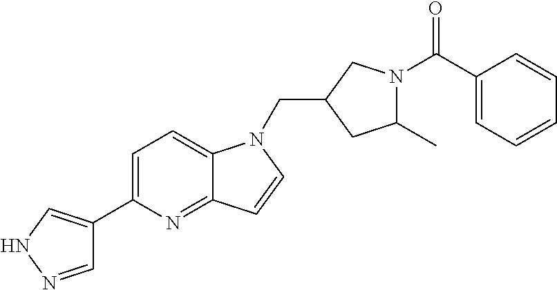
C1=NNC=C1C1=CC=C2C(=N1)C=CN2CC1CC(C)N(C(C2=CC=CC=C2)=O)C1
